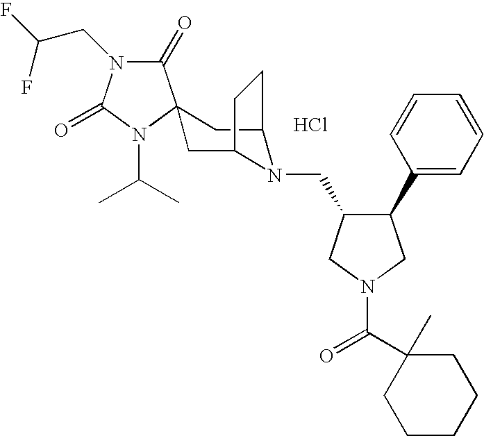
Cl.C1(=O)N(CC(F)F)C(=O)N(C(C)C)C12CC1N(CC3C(C4=CC=CC=C4)CN(C(=O)C4(C)CCCCC4)C3)C(C2)CC1
